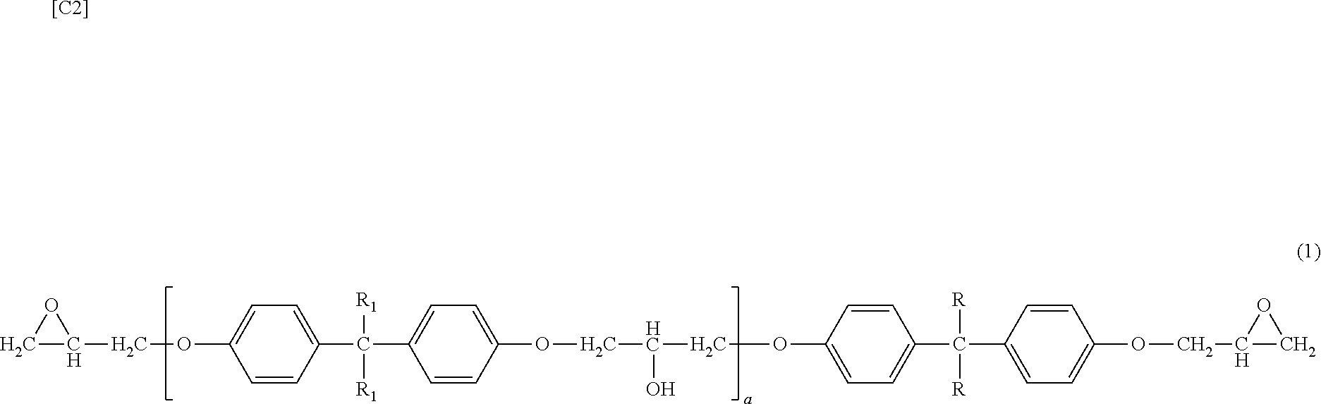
C1C(COC2=CC=C(C(C3=CC=C(OCC(COC4=CC=C(C(C5=CC=C(OCC6CO6)C=C5)([R])[R])C=C4)O)C=C3)([R1])[R1])C=C2)O1.[[C2]]
